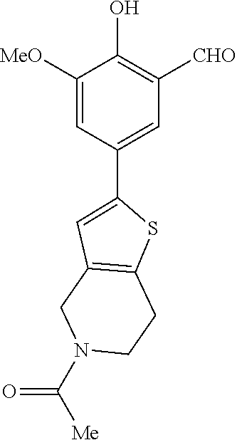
C1([MeO])=CC(C2=CC3=C(CCN(C([Me])=O)C3)S2)=CC([CHO])=C1O
